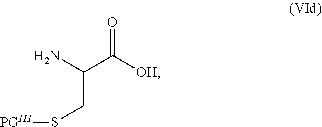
O=C([OH])C(CS[PGIII])N
